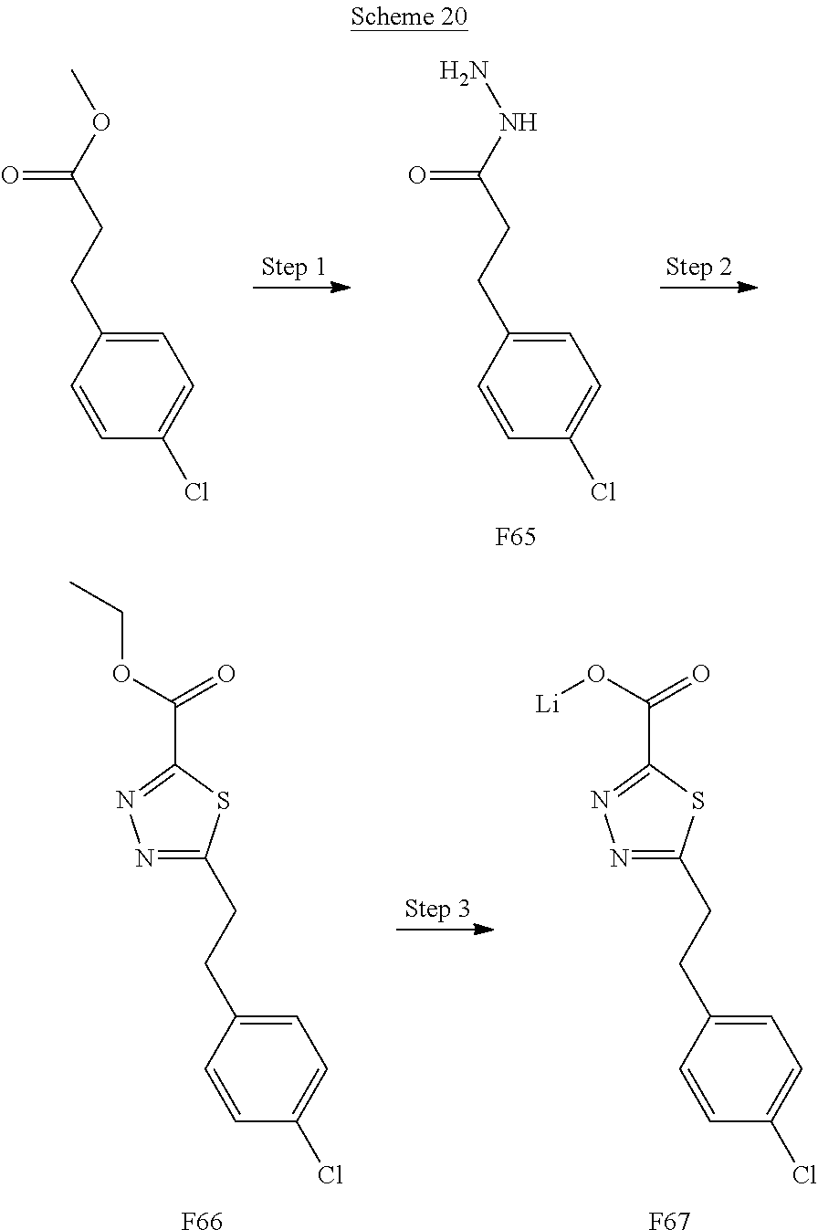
C1=C(CCC(NN)=O)C=CC(Cl)=C1.[F65].C1=C(CCC(OC)=O)C=CC(Cl)=C1.C1=C(CCC2=NN=C(C(OCC)=O)S2)C=CC(Cl)=C1.[F66].C1=C(CCC2=NN=C(C(O[Li])=O)S2)C=CC(Cl)=C1.[F67]
